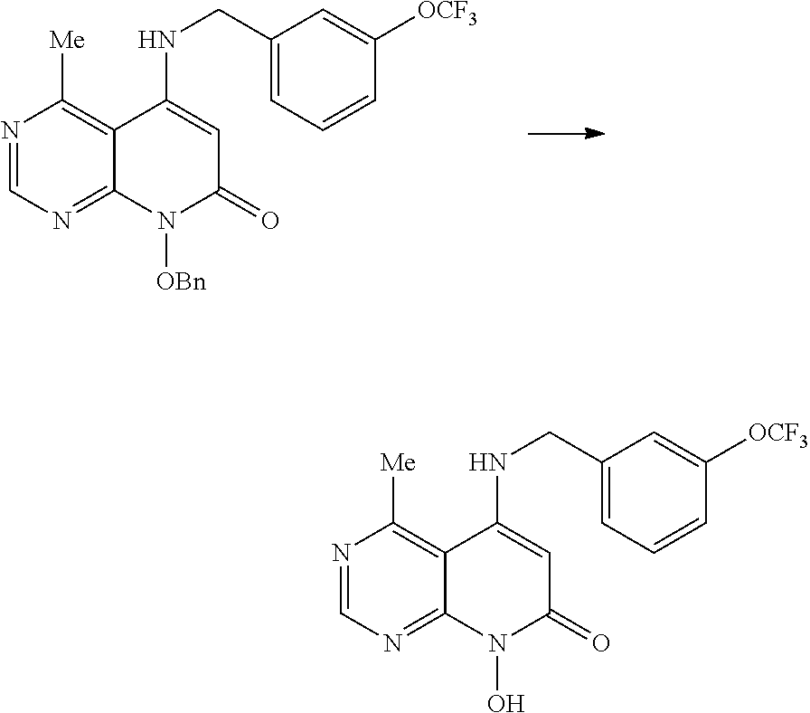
N1=CN=C2C(=C1[Me])C(NCC1=CC=CC([OCF3])=C1)=CC(=O)N2[OBn].N1=CN=C2C(=C1[Me])C(NCC1=CC=CC([OCF3])=C1)=CC(=O)N2O
